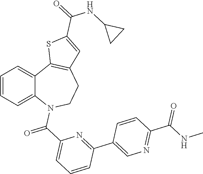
C1=CC=C2C(=C1)C1=C(CCN2C(C2=CC=CC(C3=CN=C(C(NC)=O)C=C3)=N2)=O)C=C(C(=O)NC2CC2)S1
